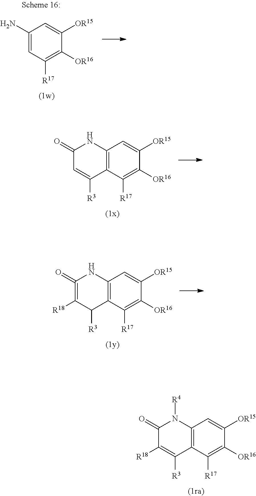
C1(=O)C([R18])=C([R3])C2=C(N1[R4])C=C([OR15])C([OR16])=C2[R17].C1(=O)=C([R18])C([R3])C2=C(N1)C=C([OR15])C([OR16])=C2[R17].C1(N)=CC([R17])=C([OR16])C([OR15])=C1.C1(=O)C=C([R3])C2=C(N1)C=C([OR15])C([OR16])=C2[R17]
